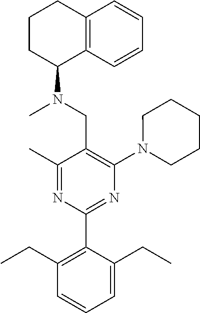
C1(C)=NC(C2=C(CC)C=CC=C2CC)=NC(N2CCCCC2)=C1CN(C)C1C2=C(CCC1)C=CC=C2
